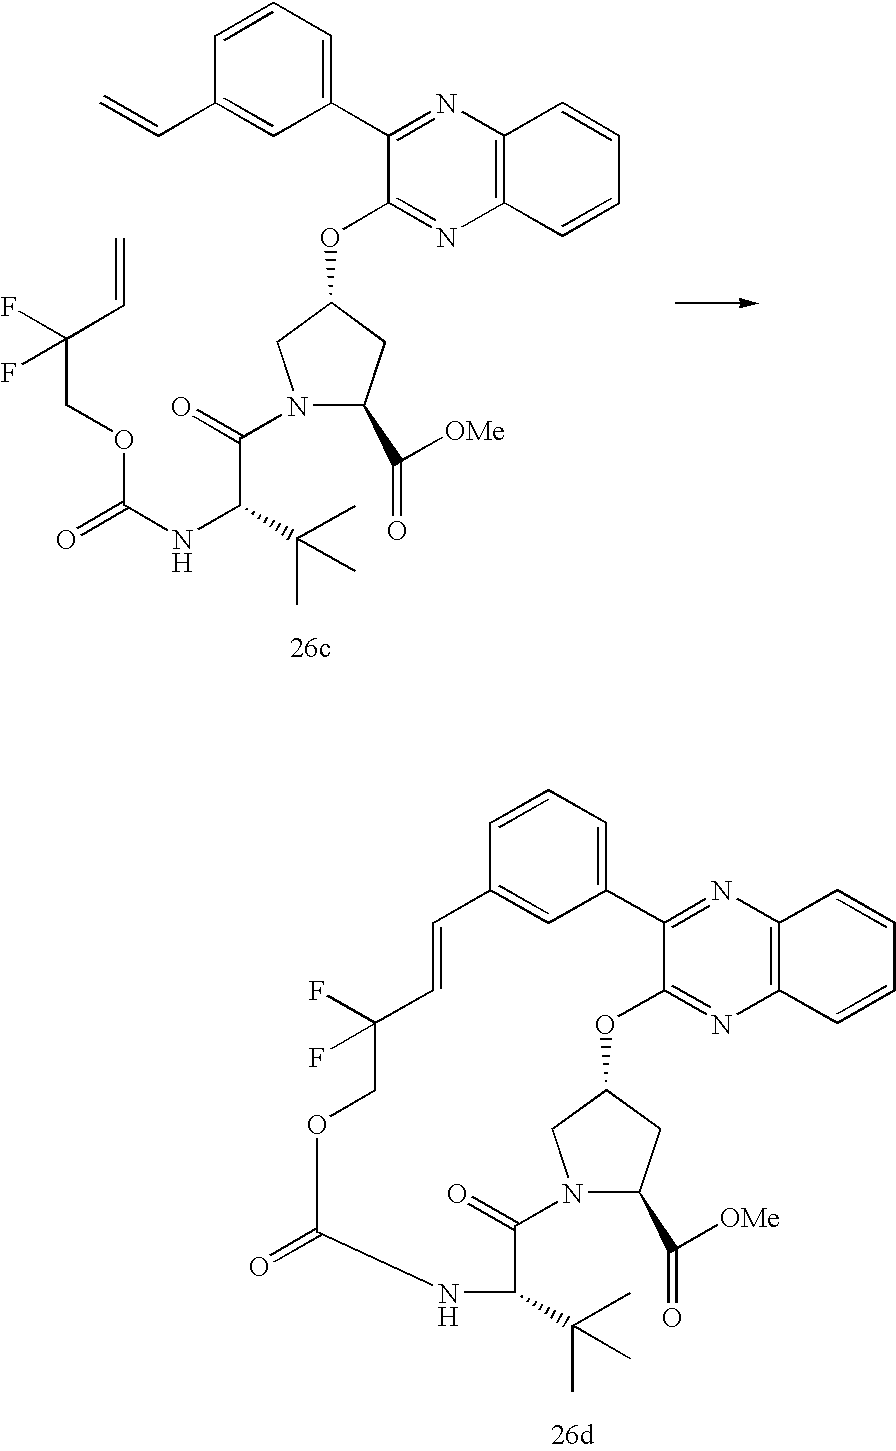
C1=CC=C(C2=NC3=C(N=C2OC2CN(C(C(NC(=O)OCC(F)(F)C=C)C(C)(C)C)=O)C(C(=O)[OMe])C2)C=CC=C3)C=C1C=C.C1=CC=C2C=C1C=CC(F)(F)COC(=O)NC(C(C)(C)C)C(=O)N1CC(OC3=NC4=C(N=C23)C=CC=C4)CC1C(=O)[OMe]
